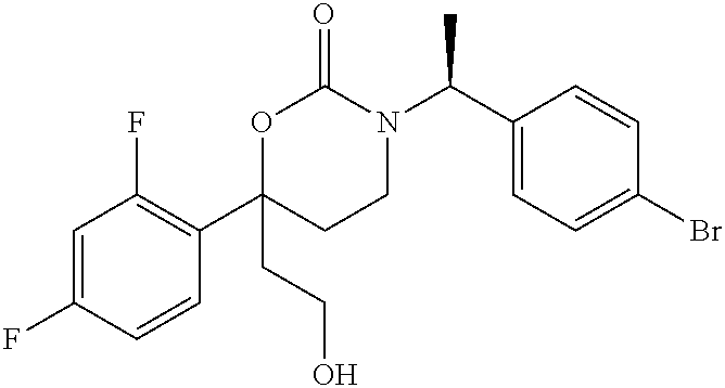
C1=C(F)C=CC(C2(CCO)CCN(C(C3=CC=C(Br)C=C3)C)C(=O)O2)=C1F
